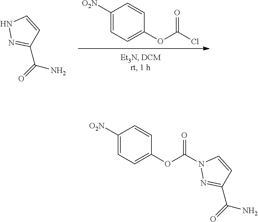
C1([O2N])=CC=C(OC(Cl)=O)C=C1.N1N=C(C(=O)N)C=C1.N1=C(C(=O)N)C=CN1C(OC1=CC=C([O2N])C=C1)=O
